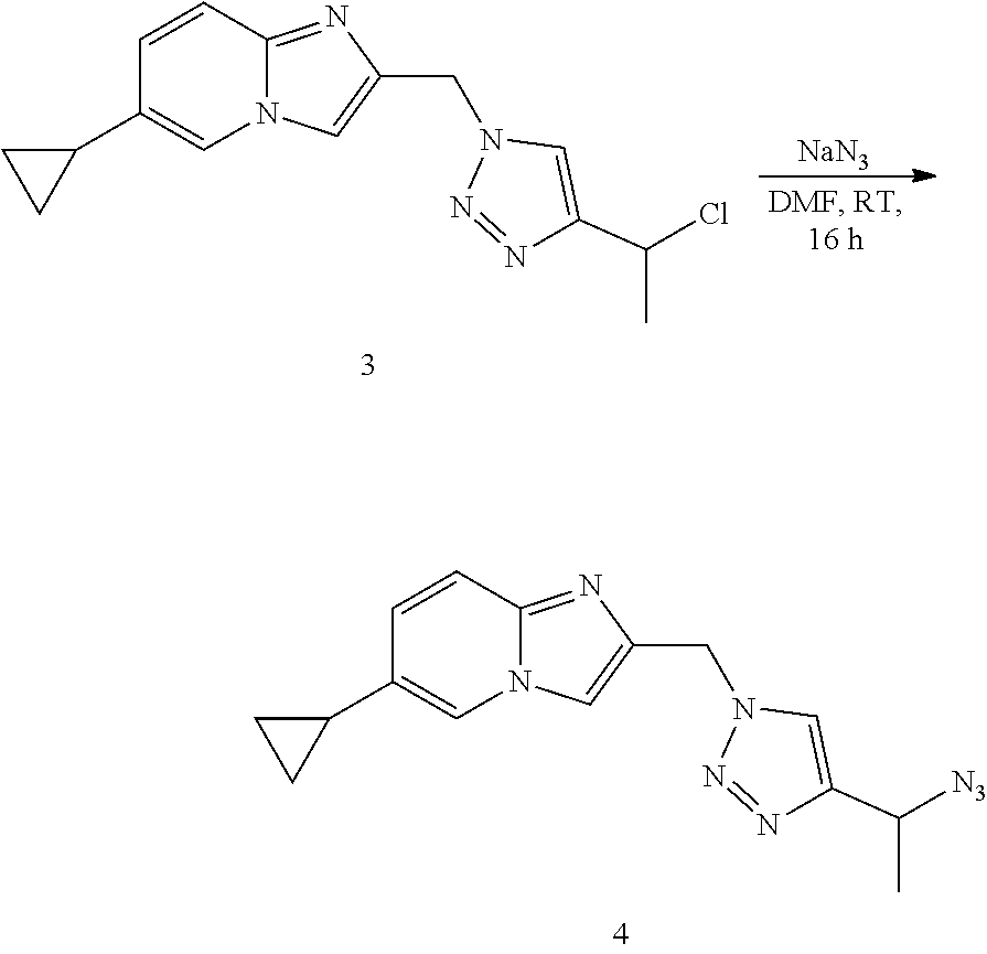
[NaN3].N1=NN(CC2=CN3C(=N2)C=CC(C2CC2)=C3)C=C1C(Cl)C.N1=NN(CC2=CN3C(=N2)C=CC(C2CC2)=C3)C=C1C([N3])C
